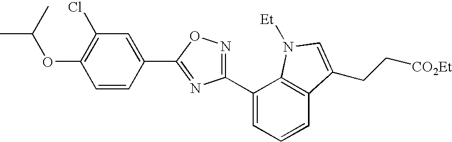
C1(C2=CC=CC3=C2N([Et])C=C3CC[CO2Et])=NOC(C2=CC(Cl)=C(OC(C)C)C=C2)=N1
